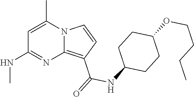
C1=C(C)N2C(=C(C(=O)NC3CCC(OCCCC)CC3)C=C2)N=C1NC
